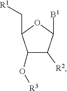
C1(O[R3])C([R2])C([B1])OC1C[R1]
